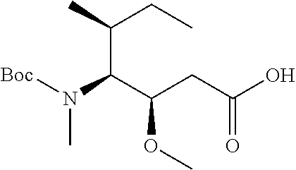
[Boc]N(C(C(CC(O)=O)OC)C(C)CC)C
